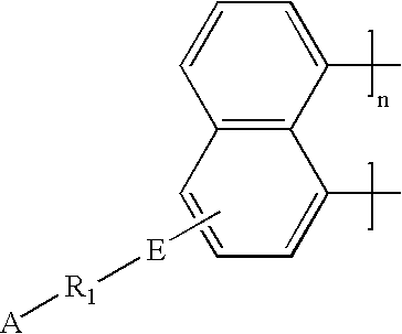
C[E][R1][A].C12=C(C(C)=CC=C1)C(C)=CC=C2
